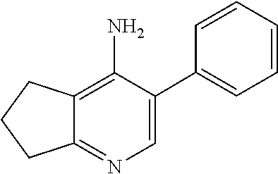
C1(C2=CC=CC=C2)=CN=C2C(=C1N)CCC2
